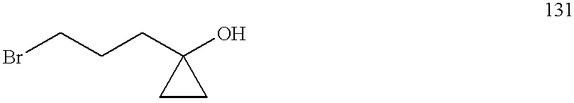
BrCCCC1(O)CC1
